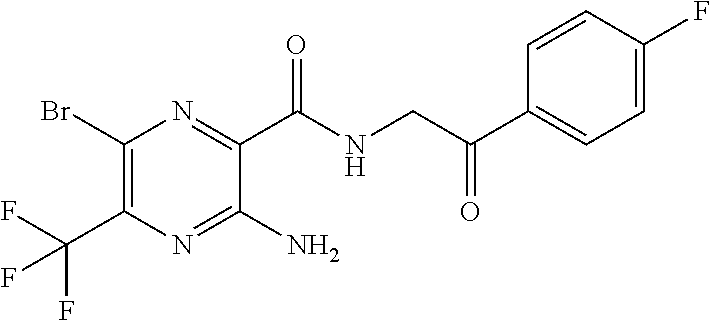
C1(Br)=C(C(F)(F)F)N=C(N)C(C(NCC(C2=CC=C(F)C=C2)=O)=O)=N1
